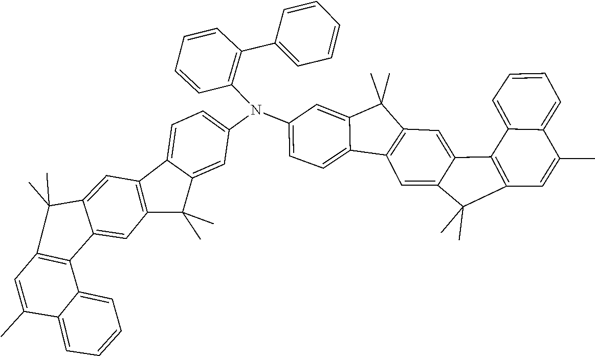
C1=CC(N(C2=CC=C3C4=C(C(C)(C)C3=C2)C=C2C(=C4)C(C)(C)C3=C2C2=CC=CC=C2C(C)=C3)C2=CC=C3C4=C(C(C)(C)C3=C2)C=C2C(=C4)C(C)(C)C3=C2C2=CC=CC=C2C(C)=C3)=C(C2=CC=CC=C2)C=C1
